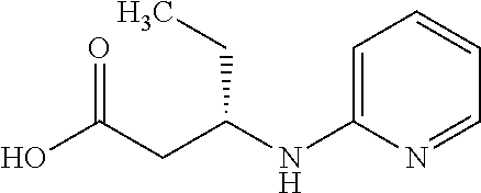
OC(CC(NC1=CC=CC=N1)CC)=O
